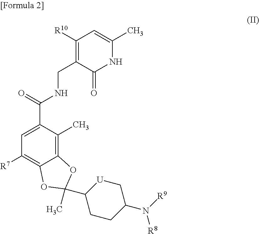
C1([R10])=C(CNC(C2=CC([R7])=C3C(=C2C)OC(C2CCC(N([R9])[R8])C[U]2)(C)O3)=O)C(=O)NC(C)=C1
